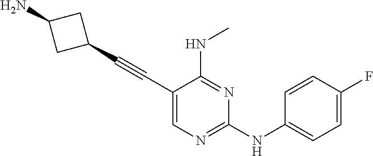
C1(C#CC2=CN=C(NC3=CC=C(F)C=C3)N=C2NC)CC(N)C1
